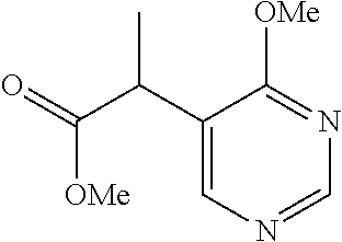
C1(C(C(=O)[OMe])C)=CN=CN=C1[OMe]
